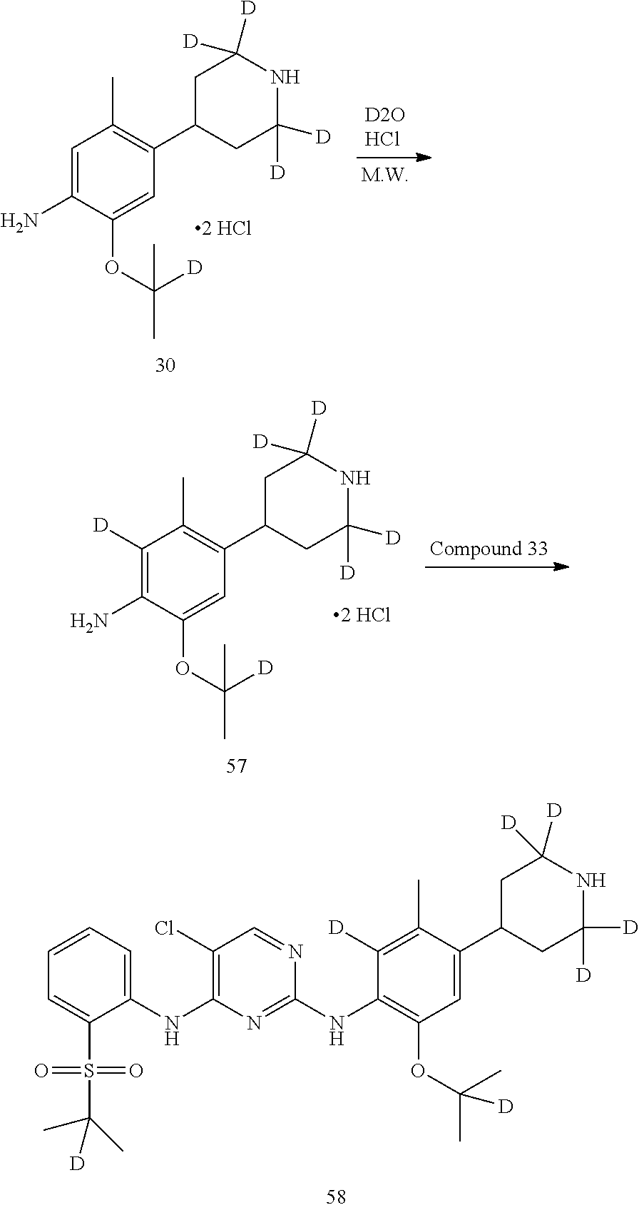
C1([D])=C(C)C(C2CC([D])([D])NC([D])([D])C2)=CC(OC(C)(C)[D])=C1NC1=NC(NC2=CC=CC=C2S(C(C)(C)[D])(=O)=O)=C(Cl)C=N1.C1([D])=C(N)C(OC(C)([D])C)=CC(C2CC([D])([D])NC([D])([D])C2)=C1C.C1=C(N)C(OC(C)([D])C)=CC(C2CC([D])([D])NC([D])([D])C2)=C1C
